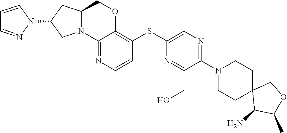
C1(N2CCC3(C(N)C(C)OC3)CC2)=NC=C(SC2=C3OCC4CC(N5C=CC=N5)CN4C3=NC=C2)N=C1CO
